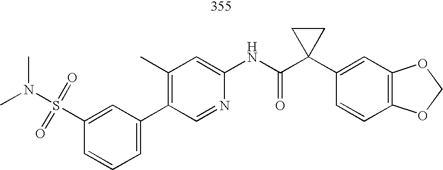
C1(C2=CC=CC(S(N(C)C)(=O)=O)=C2)=C(C)C=C(NC(C2(C3=CC4=C(C=C3)OCO4)CC2)=O)N=C1
